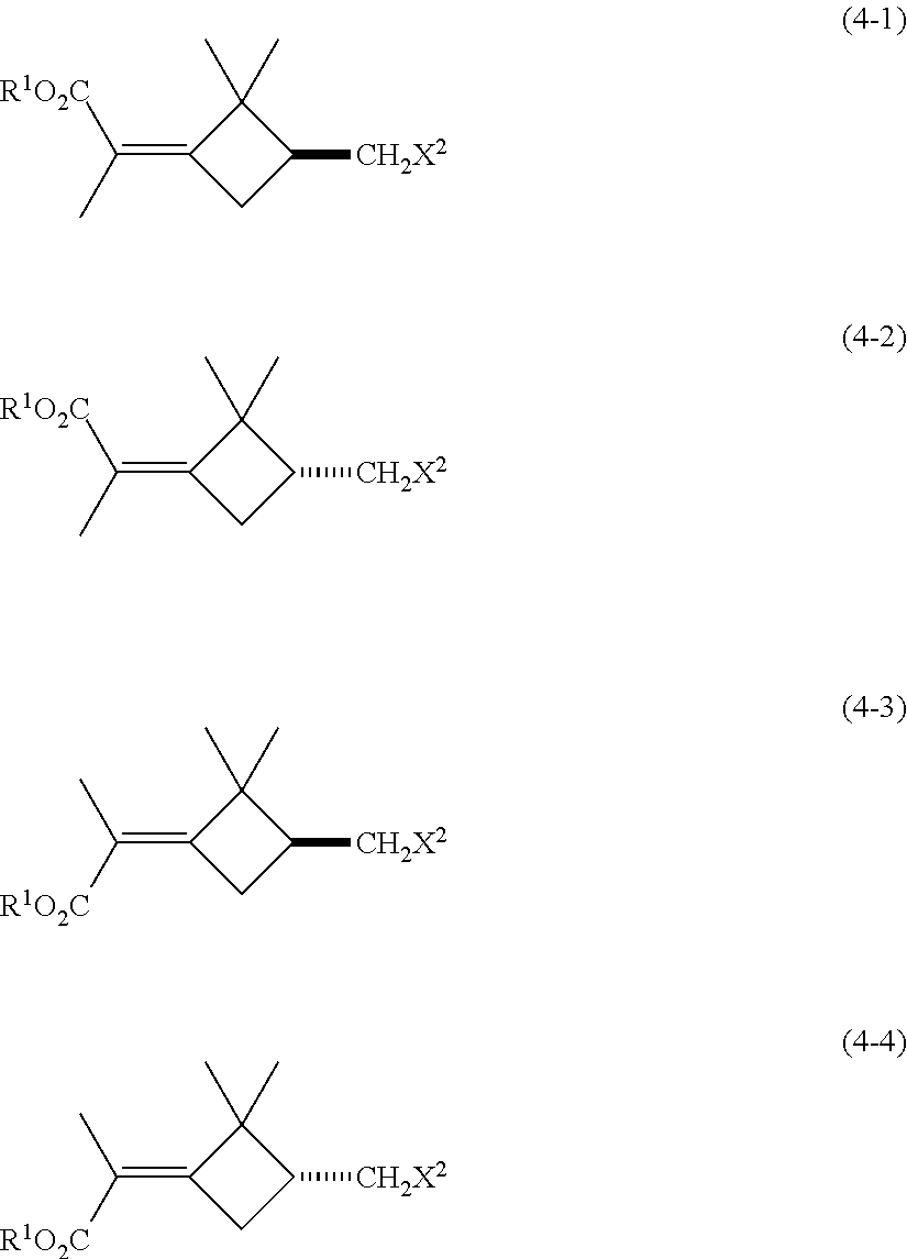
C1(=C(C)[R1O2C])CC([CH2X2])C1(C)C.C1(=C(C)[R1O2C])CC([CH2X2])C1(C)C.C1(=C([R1O2C])C)CC([CH2X2])C1(C)C.C1(=C([R1O2C])C)CC([CH2X2])C1(C)C
